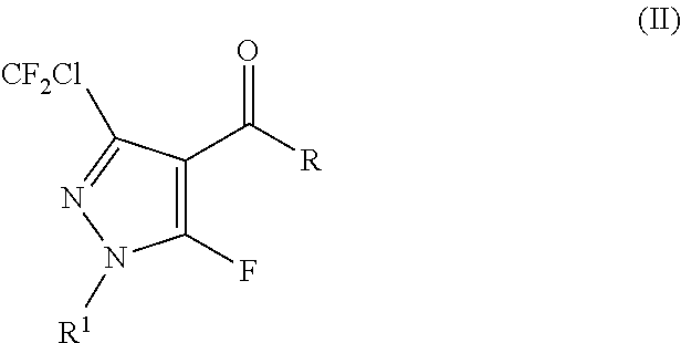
C1(C([R])=O)=C(F)N([R1])N=C1[CF2Cl]
